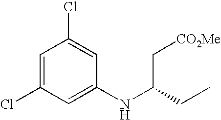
C1=C(Cl)C=C(Cl)C=C1NC(C[CO2Me])CC
